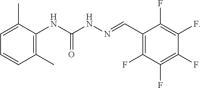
C1=C(C)C(NC(NN=CC2=C(F)C(F)=C(F)C(F)=C2F)=O)=C(C)C=C1
